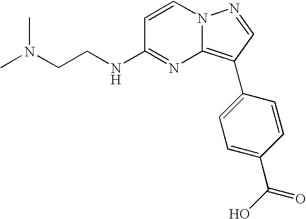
N(CCNC1=NC2=C(C3=CC=C(C(O)=O)C=C3)C=NN2C=C1)(C)C
